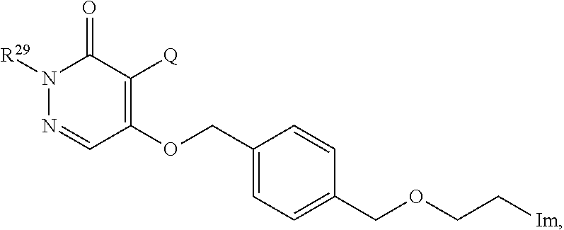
N1([R29])N=CC(OCC2=CC=C(COCC[Im])C=C2)=C([Q])C1=O
